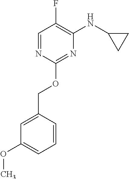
C1=NC(OCC2=CC(OC)=CC=C2)=NC(NC2CC2)=C1F
